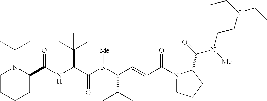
N(C(C(N(C(C(C)C)C=C(C)C(N1CCCC1C(=O)N(CCN(CC)CC)[Me])=O)[Me])=O)C(C)(C)C)C(C1N(C(C)C)CCCC1)=O
